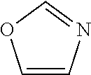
C1=CN=CO1
